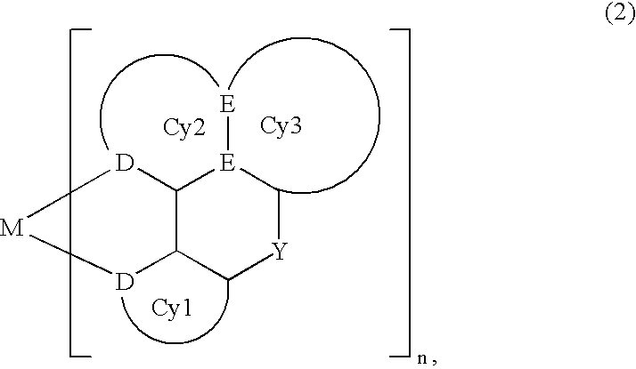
C12C([D][M][D]1)C[Y]C[E]2[E].[Cy2]
